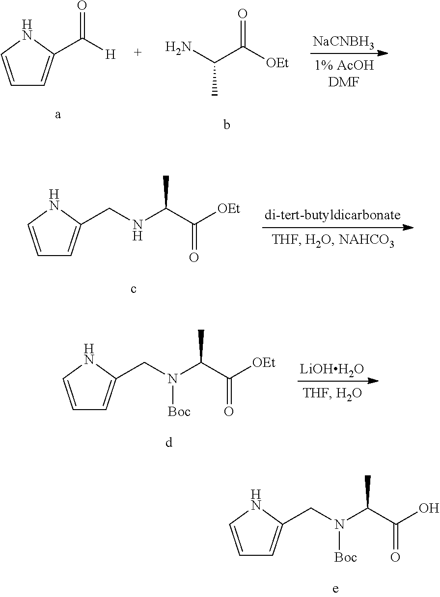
C1=CNC(C([H])=O)=C1.CC(N)C([OEt])=O.[NaCNBH3].C1=CNC(CNC(C([OEt])=O)C)=C1.C1=CNC(CN(C(C([OEt])=O)C)[Boc])=C1.[LiOHH2O].C1=CNC(CN(C(C(O)=O)C)[Boc])=C1
